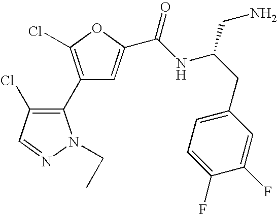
C1(C2=C(Cl)C=NN2CC)=C(Cl)OC(C(NC(CC2=CC=C(F)C(F)=C2)CN)=O)=C1
